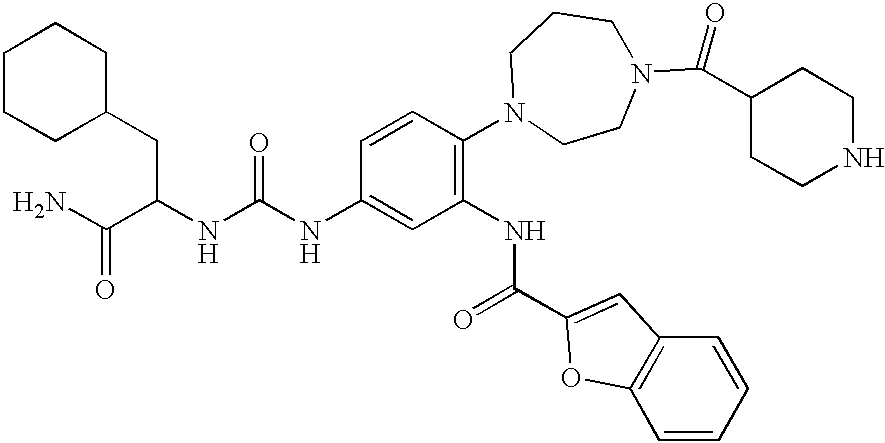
C1CCCC(CC(NC(NC2=CC(NC(=O)C3=CC4=C(C=CC=C4)O3)=C(N3CCN(C(C4CCNCC4)=O)CCC3)C=C2)=O)C(N)=O)C1
